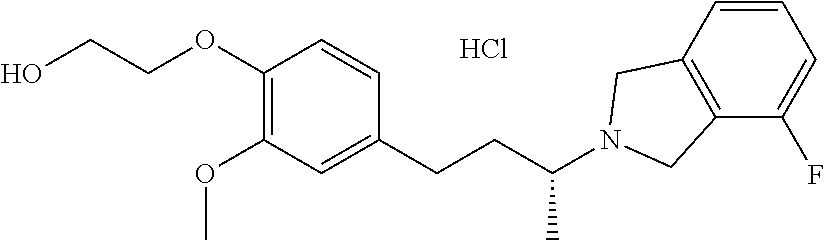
C1(OCCO)=C(OC)C=C(CCC(N2CC3=C(C(F)=CC=C3)C2)C)C=C1.Cl
